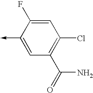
C1(->C)=CC(C(=O)N)=C(Cl)C=C1F
